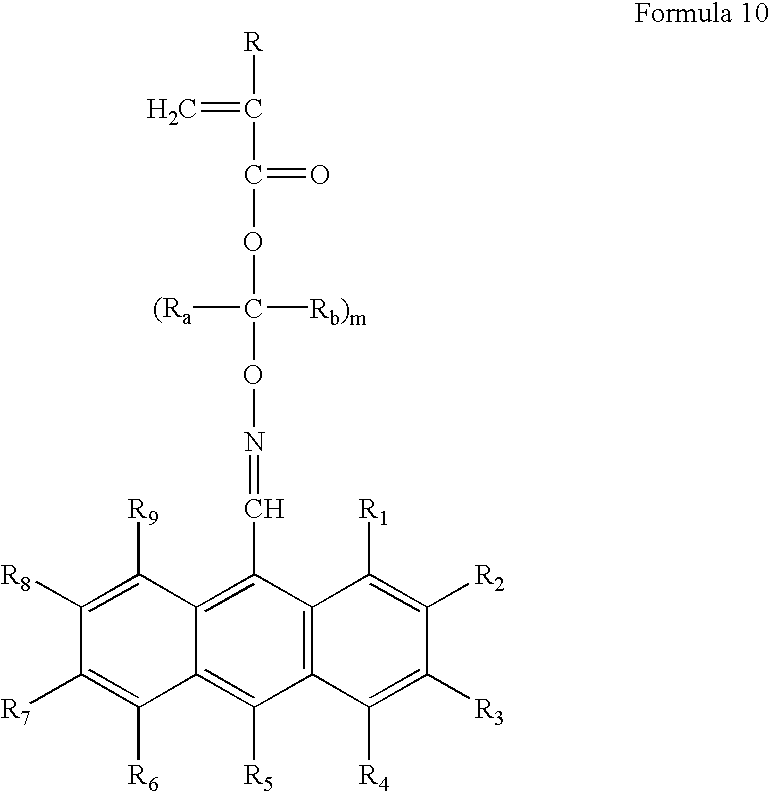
[R]C(=C)C(=O)OC([(Ra])([Rb)m])ON=CC1=C2C(=C([R5])C3=C1C([R1])=C([R2])C([R3])=C3[R4])C([R6])=C([R7])C([R8])=C2[R9]
